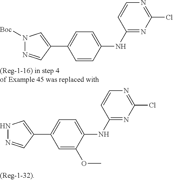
ClC1=NC=CC(NC2=CC=C(C3=CNN=C3)C=C2OC)=N1.ClC1=NC=CC(NC2=CC=C(C3=CN([Boc])N=C3)C=C2)=N1
